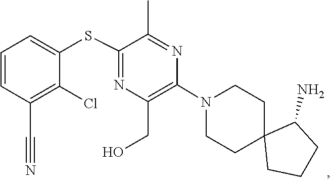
C1C2(CCCC2N)CCN(C2=C(CO)N=C(SC3=CC=CC(C#N)=C3Cl)C(C)=N2)C1
